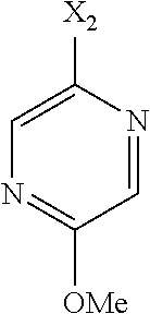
C1=NC([X2])=CN=C1[OMe]
